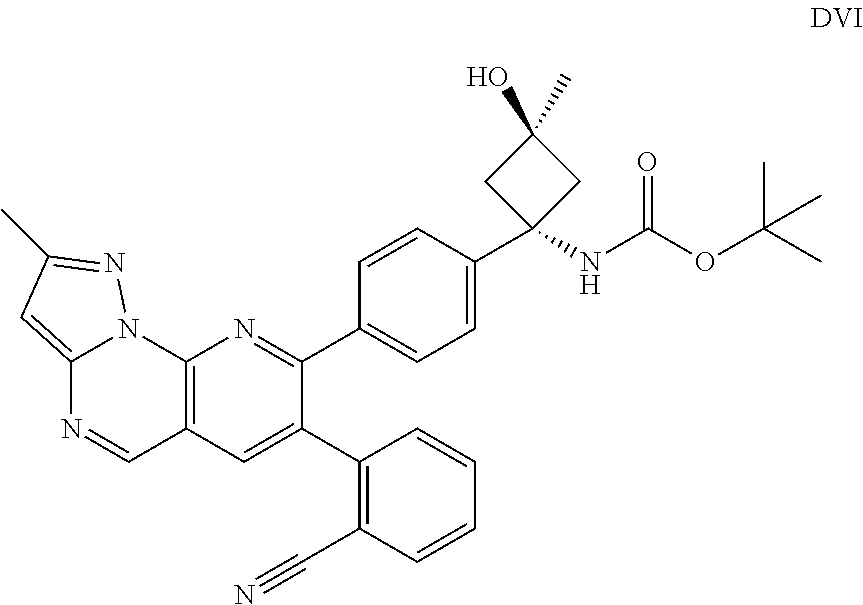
C12=C(C=C(C3=C(C#N)C=CC=C3)C(C3=CC=C(C4(NC(OC(C)(C)C)=O)CC(O)(C)C4)C=C3)=N1)C=NC1=CC(C)=NN21
